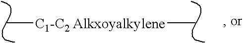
C[C1-C2 Alkxoyalkylene]C
